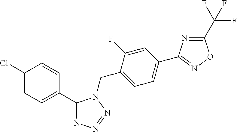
C1(Cl)=CC=C(C2=NN=NN2CC2=CC=C(C3=NOC(C(F)(F)F)=N3)C=C2F)C=C1
